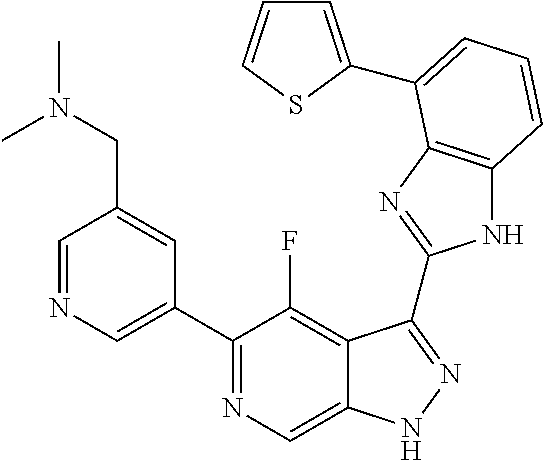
C1=NC=C(C2=NC=C3C(=C2F)C(C2=NC4=C(N2)C=CC=C4C2=CC=CS2)=NN3)C=C1CN(C)C
